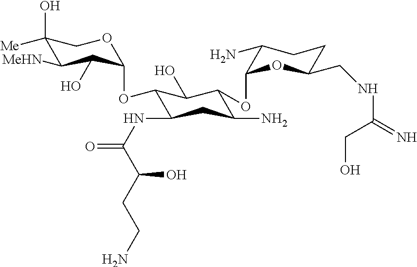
C1(O)([Me])C([MeHN])C(O)C(OC2C(NC(=O)C(CCN)O)CC(N)C(OC3C(N)CCC(CNC(CO)=N)O3)C2O)OC1
